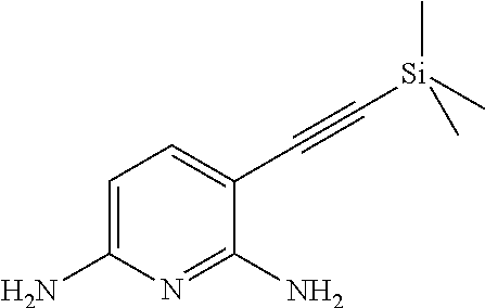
C1=C(N)N=C(N)C(C#C[Si](C)(C)C)=C1
